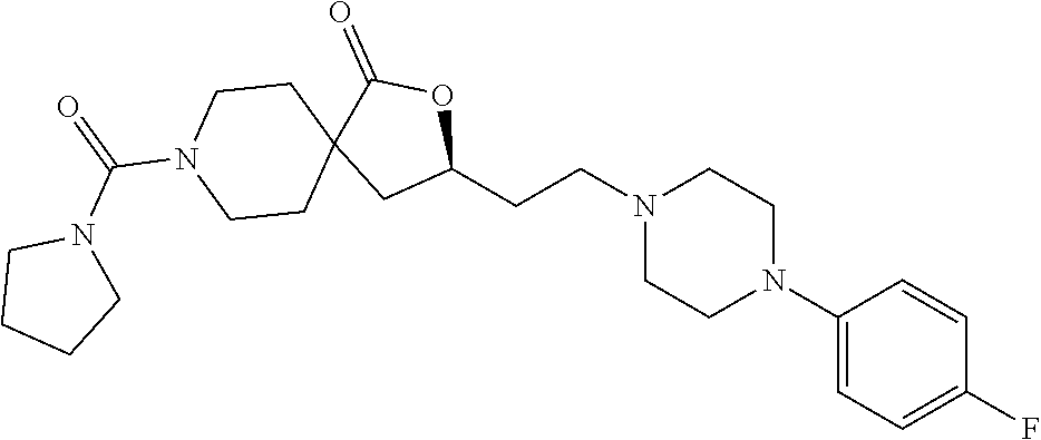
C1(N2CCN(CCC3OC(=O)C4(C3)CCN(C(=O)N3CCCC3)CC4)CC2)=CC=C(F)C=C1
